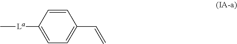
C[La]C1=CC=C(C=C)C=C1
